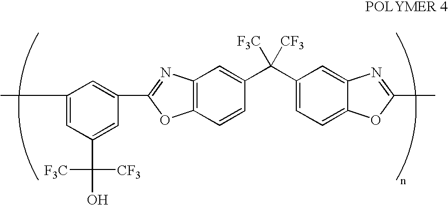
C1(C)=CC(C([CF3])([F3C])O)=CC(C2=NC3=C(O2)C=CC(C(C2=CC=C4C(=C2)N=C(C)O4)([F3C])[CF3])=C3)=C1
